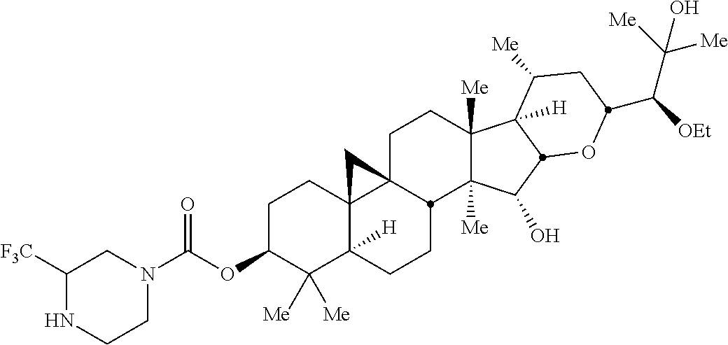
C1C(OC(N2CC([F3C])NCC2)=O)C([Me])([Me])C2([H])C3(C1)C1(CCC4([Me])C([Me])(C(O)C5C4([H])C([Me])CC(C([OEt])C([Me])([Me])O)O5)C1CC2)C3
